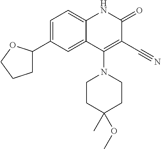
C1=C(C2CCCO2)C=C2C(=C1)NC(=O)C(C#N)=C2N1CCC(C)(OC)CC1
